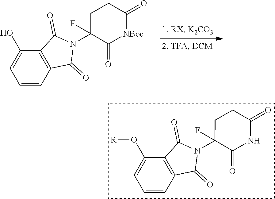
C1=C(O)C2=C(C=C1)C(=O)N(C1(F)C(=O)[NBoc]C(=O)CC1)C2=O.C1=C(O[R])C2=C(C=C1)C(=O)N(C1(F)C(=O)NC(=O)CC1)C2=O
